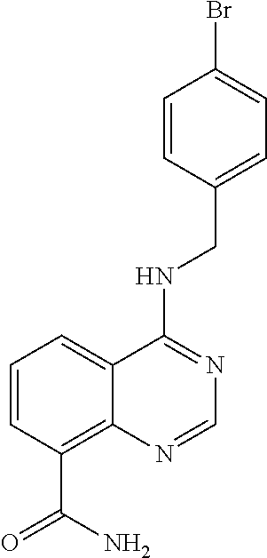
C1=CC(C(=O)N)=C2C(=C1)C(NCC1=CC=C(Br)C=C1)=NC=N2
